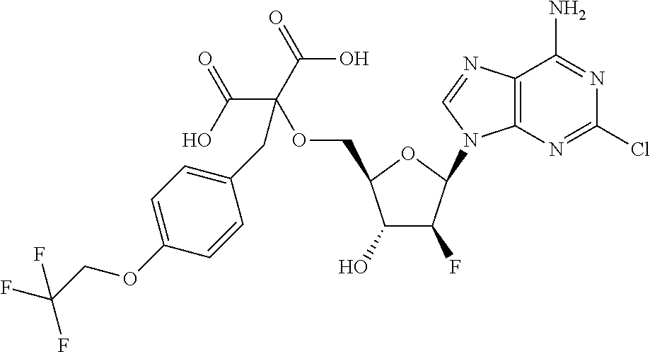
C1(O)C(F)C(N2C3=C(N=C2)C(N)=NC(Cl)=N3)OC1COC(C(=O)O)(C(O)=O)CC1=CC=C(OCC(F)(F)F)C=C1
